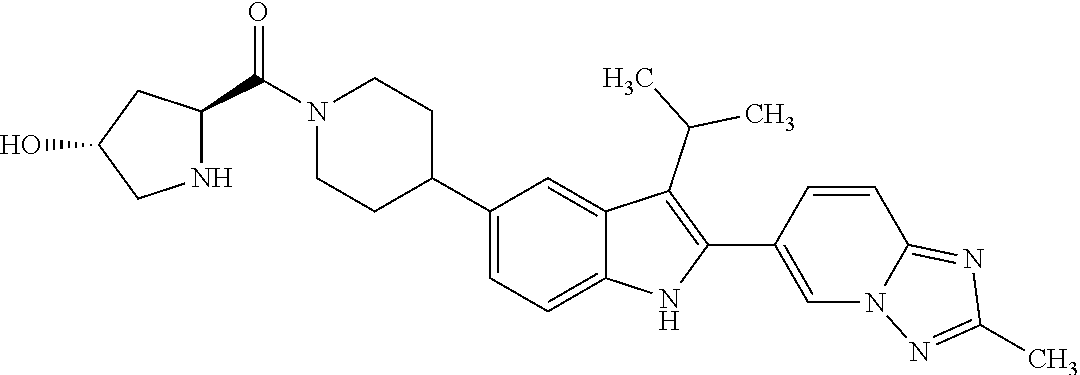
C1(C2CCN(C(C3NCC(O)C3)=O)CC2)=CC=C2C(=C1)C(C(C)C)=C(C1=CN3C(=NC(C)=N3)C=C1)N2
